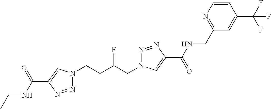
N1(CCC(CN2N=NC(C(=O)NCC3=NC=CC(C(F)(F)F)=C3)=C2)F)N=NC(C(NCC)=O)=C1
